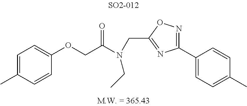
C1(OCC(N(CC2=NC(C3=CC=C(C)C=C3)=NO2)CC)=O)=CC=C(C)C=C1
